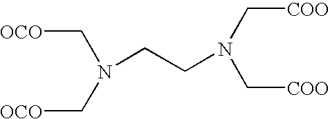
N(C[OCO])(C[OCO])CCN(C[COO])C[COO]
